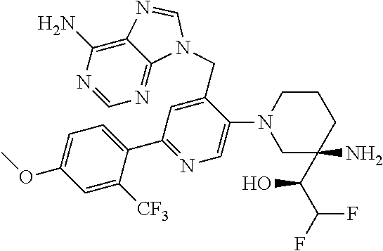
C1=C(CN2C3=NC=NC(N)=C3N=C2)C(N2CC(C(C(F)F)O)(N)CCC2)=CN=C1C1=CC=C(OC)C=C1[CF3]
